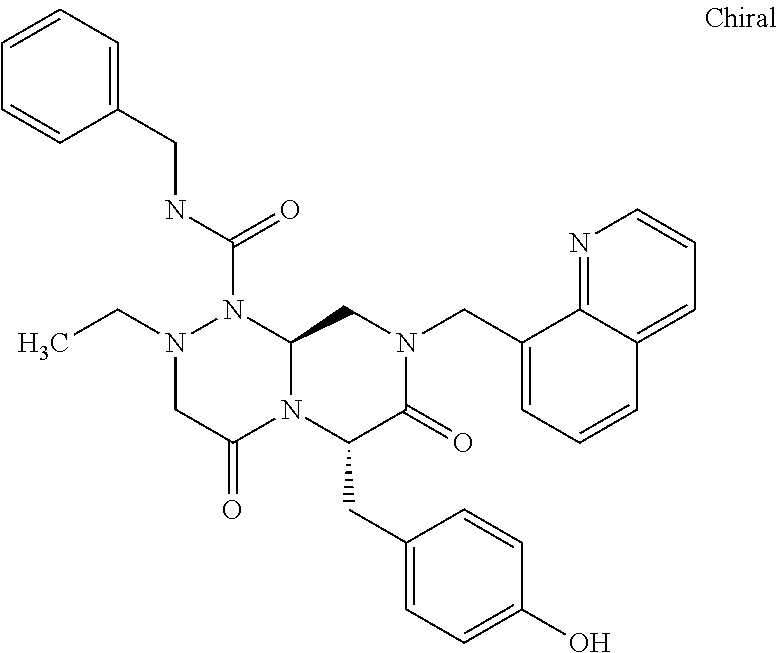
N(C(=O)N1N(CC)CC(=O)N2C1CN(CC1=CC=CC3=CC=CN=C13)C(=O)C2CC1=CC=C(O)C=C1)CC1=CC=CC=C1
